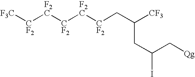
[F3C][CF2][F2C][CF2][F2C][CF2]CC([CF3])CC(C[Qg])I
